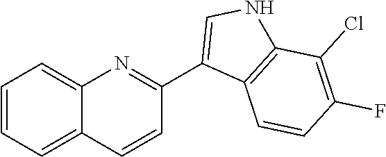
C1=CC=C2C(=C1)N=C(C1=CNC3=C1C=CC(F)=C3Cl)C=C2
